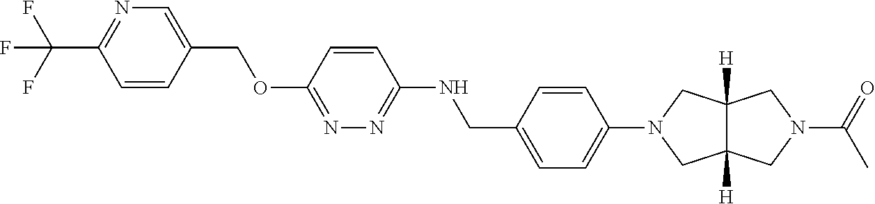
C1=CC(C(F)(F)F)=NC=C1COC1=NN=C(NCC2=CC=C(N3CC4([H])C([H])(C3)CN(C(C)=O)C4)C=C2)C=C1
